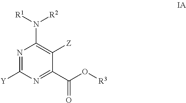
N1=C([Y])N=C(C(O[R3])=O)C([Z])=C1N([R1])[R2]
